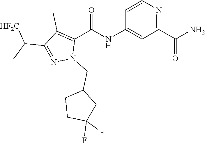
C1=CN=C(C(N)=O)C=C1NC(C1=C(C)C(C(C)[HF2C])=NN1CC1CCC(F)(F)C1)=O
